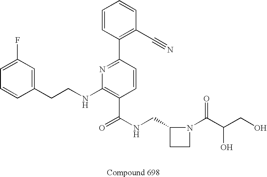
C1=CC(CCNC2=C(C(NCC3CCN3C(C(CO)O)=O)=O)C=CC(C3=C(C#N)C=CC=C3)=N2)=CC(F)=C1
